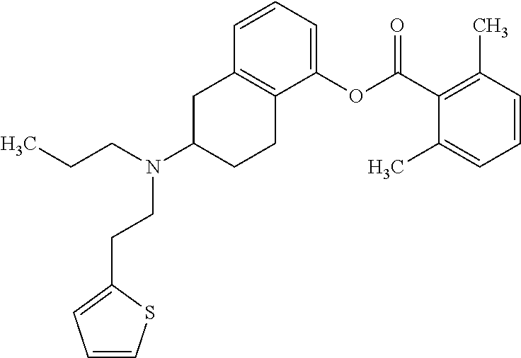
C12=C(CCC(N(CCC)CCC3=CC=CS3)C1)C(OC(C1=C(C)C=CC=C1C)=O)=CC=C2
